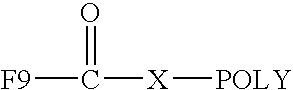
[F9]C([X][POLY])=O
